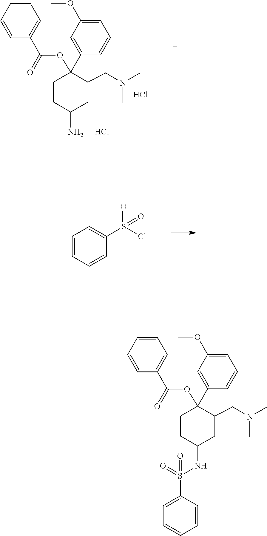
C1=CC=CC(S(Cl)(=O)=O)=C1.C1=CC(C(=O)OC2(C3=CC(OC)=CC=C3)CCC(N)CC2CN(C)C)=CC=C1.Cl.Cl.C1=CC(C(=O)OC2(C3=CC(OC)=CC=C3)CCC(NS(=O)(=O)C3=CC=CC=C3)CC2CN(C)C)=CC=C1
